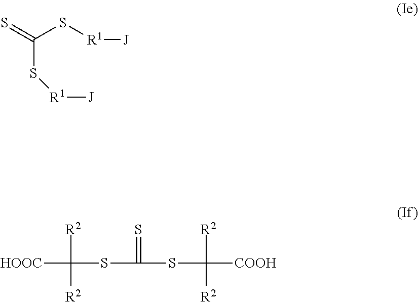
S=C(S[R1][J])S[R1][J].[HOOC]C([R2])(SC(SC([COOH])([R2])[R2])=S)[R2]
